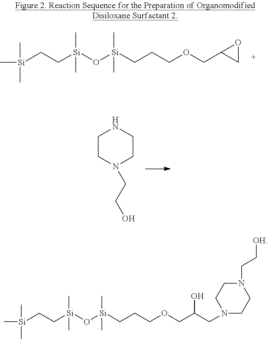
C1CN(CCO)CCN1.C[Si](CC[Si](O[Si](CCCOCC1CO1)(C)C)(C)C)(C)C.C[Si](CC[Si](O[Si](CCCOCC(CN1CCN(CC[OH])CC1)O)(C)C)(C)C)(C)C
